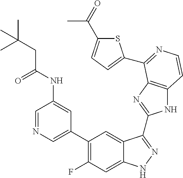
C1=C(C2=C(F)C=C3C(=C2)C(C2=NC4=C(N2)C=CN=C4C2=CC=C(C(=O)C)S2)=NN3)C=C(NC(CC(C)(C)C)=O)C=N1
